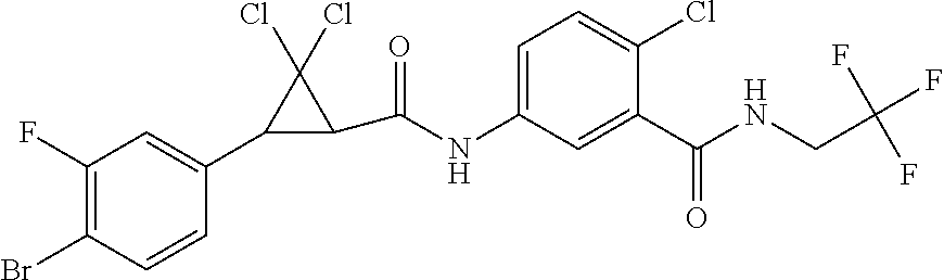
C1(F)=C(Br)C=CC(C2C(C(=O)NC3=CC=C(Cl)C(C(=O)NCC(F)(F)F)=C3)C2(Cl)Cl)=C1
